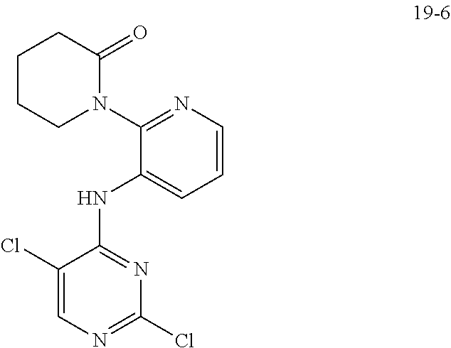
C1CCN(C2=NC=CC=C2NC2=NC(Cl)=NC=C2Cl)C(=O)C1
